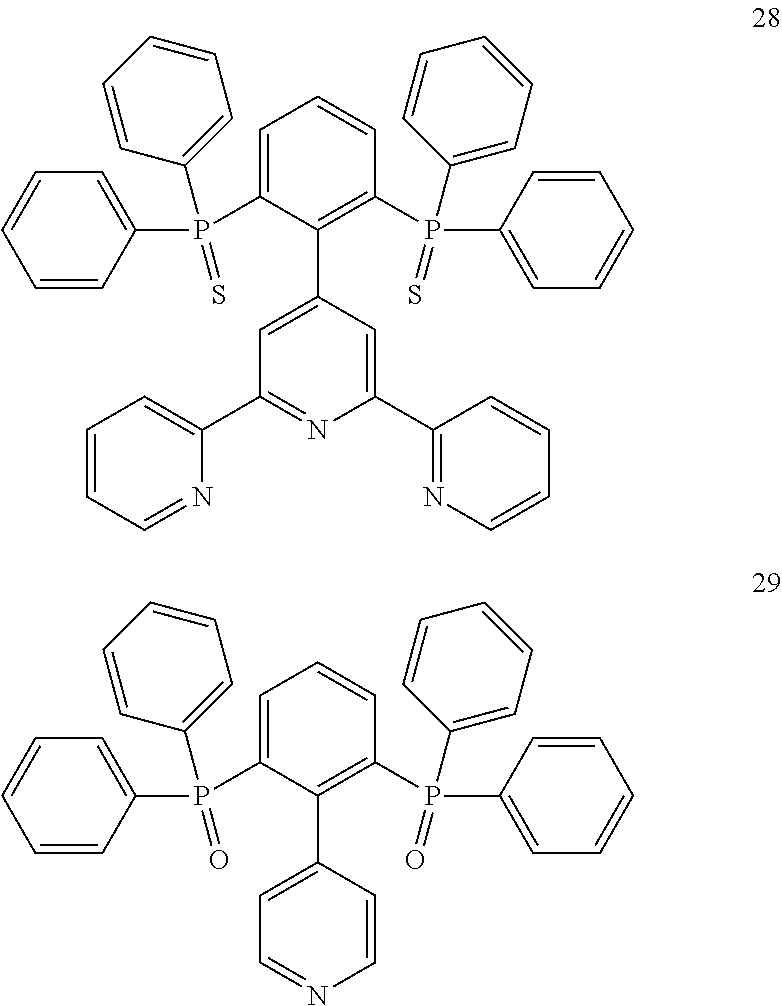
C1=CC=NC(C2=NC(C3=NC=CC=C3)=CC(C3=C(P(C4=CC=CC=C4)(=S)C4=CC=CC=C4)C=CC=C3P(C3=CC=CC=C3)(=S)C3=CC=CC=C3)=C2)=C1.C1=NC=CC(C2=C(P(C3=CC=CC=C3)(=O)C3=CC=CC=C3)C=CC=C2P(C2=CC=CC=C2)(=O)C2=CC=CC=C2)=C1
